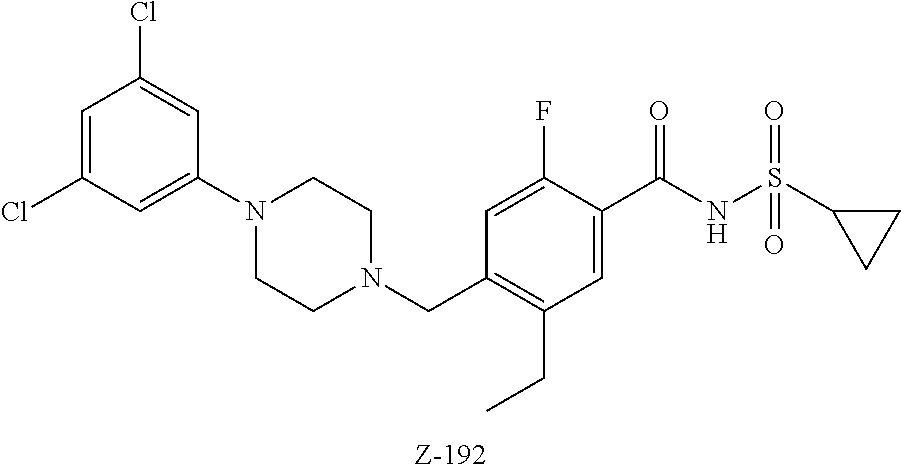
C1=C(Cl)C=C(N2CCN(CC3=C(CC)C=C(C(NS(C4CC4)(=O)=O)=O)C(F)=C3)CC2)C=C1Cl
